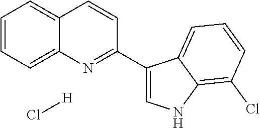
C1=CC=C2C(=C1)C=CC(C1=CNC3=C(Cl)C=CC=C13)=N2.Cl[H]
